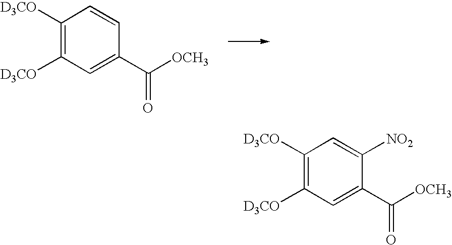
C1([D3CO])=C([D3CO])C=C(C([OCH3])=O)C=C1.C1([D3CO])=C([D3CO])C=C(C([OCH3])=O)C([NO2])=C1
